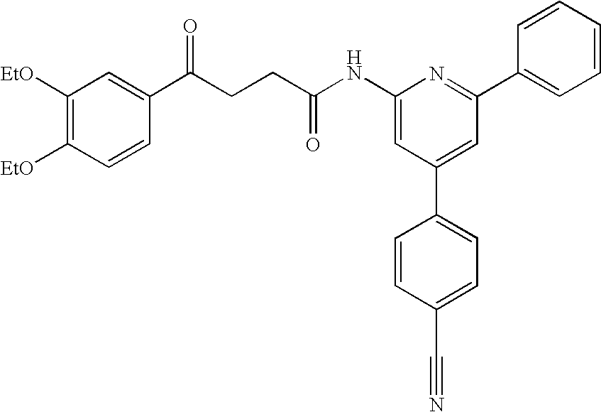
C1(NC(CCC(C2=CC([EtO])=C([EtO])C=C2)=O)=O)=CC(C2=CC=C(C#N)C=C2)=CC(C2=CC=CC=C2)=N1
